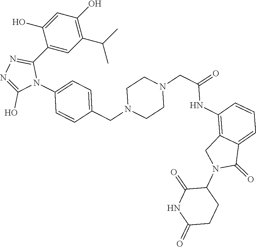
C1=C(O)C(C2=NN=C(O)N2C2=CC=C(CN3CCN(CC(=O)NC4=C5C(=CC=C4)C(=O)N(C4C(=O)NC(=O)CC4)C5)CC3)C=C2)=CC(C(C)C)=C1O
